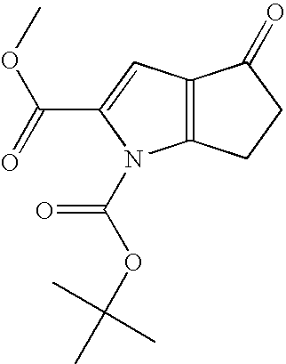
C12=C(CCC1=O)N(C(OC(C)(C)C)=O)C(C(=O)OC)=C2
